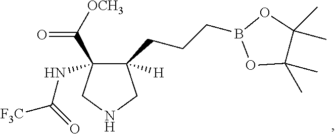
C1(CCCB2OC(C)(C)C(C)(C)O2)([H])C(C([OCH3])=O)(NC([F3C])=O)CNC1
